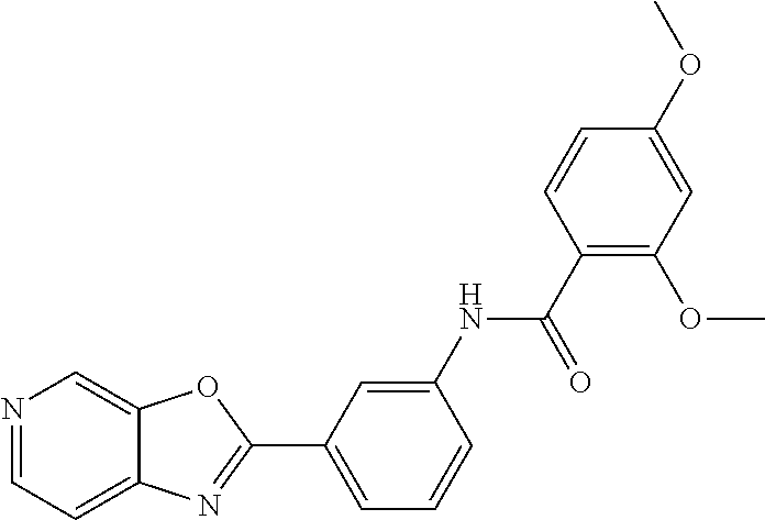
C1=C(NC(=O)C2=C(OC)C=C(OC)C=C2)C=CC=C1C1=NC2=CC=NC=C2O1
